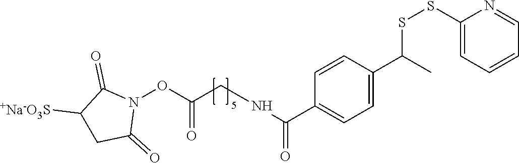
N1(OC(CNC(C2=CC=C(C(SSC3=CC=CC=N3)C)C=C2)=O)=O)C(=O)C([+Na-O3S])CC1=O
